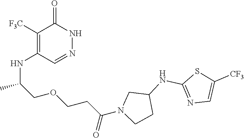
C1([F3C])=C(NC(C)COCCC(N2CCC(NC3=NC=C([CF3])S3)C2)=O)C=NNC1=O
